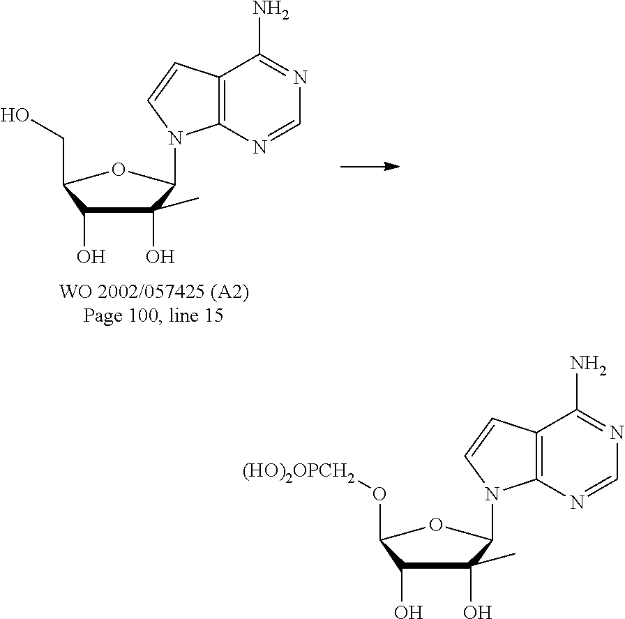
C1(O)(C)C(O)C(O[(HO)2OPCH2])OC1N1C2=C(C=C1)C(N)=NC=N2.C1(O)(C)C(O)C(CO)OC1N1C2=C(C=C1)C(N)=NC=N2
